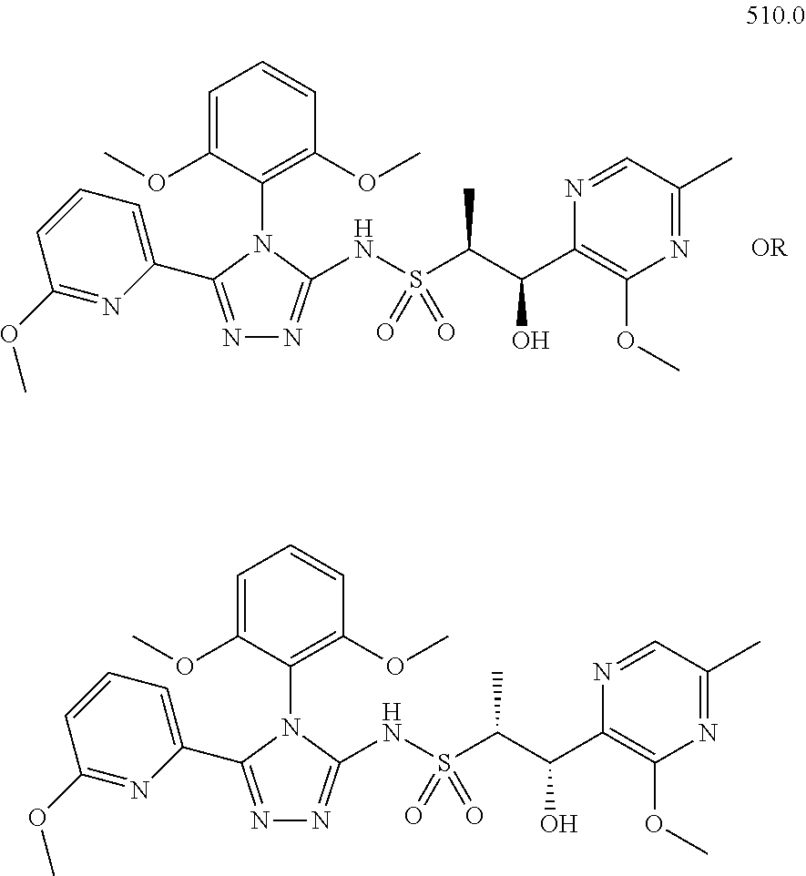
N1=C(C2=CC=CC(OC)=N2)N(C2=C(OC)C=CC=C2OC)C(NS(=O)(=O)C(C)C(O)C2=C(OC)N=C(C)C=N2)=N1.N1=C(C2=CC=CC(OC)=N2)N(C2=C(OC)C=CC=C2OC)C(NS(=O)(=O)C(C)C(O)C2=C(OC)N=C(C)C=N2)=N1
